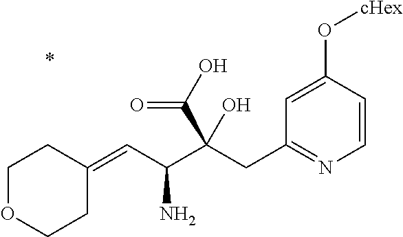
C1=CC(O[cHex])=CC(CC(C(C=C2CCOCC2)N)(C(O)=O)O)=N1
